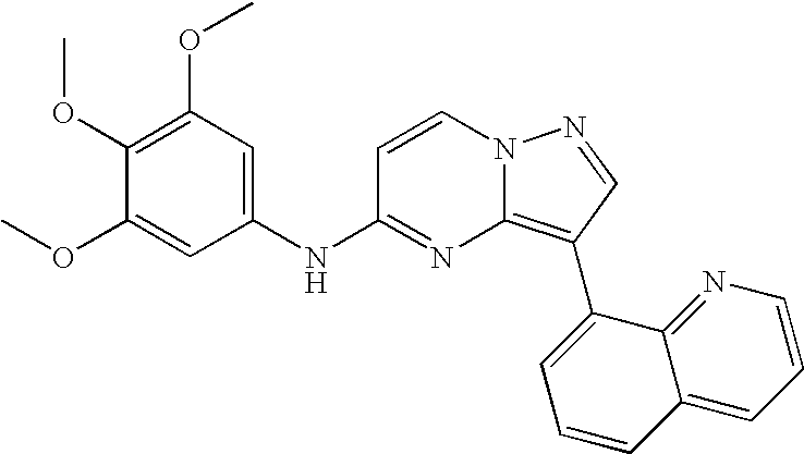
C1(OC)=C(OC)C=C(NC2=NC3=C(C4=CC=CC5=CC=CN=C45)C=NN3C=C2)C=C1OC
